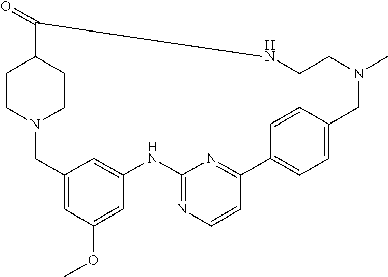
N12CC3=CC(OC)=CC(=C3)NC3=NC=CC(=N3)C3=CC=C(C=C3)CN(C)CCNC(=O)C(CC1)CC2
